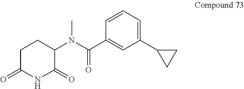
C1(N(C(C2=CC(C3CC3)=CC=C2)=O)C)C(=O)NC(=O)CC1
